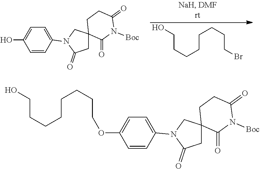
C1=CC(N2C(=O)CC3(C2)C(=O)N([Boc])C(=O)CC3)=CC=C1OCCCCCCCCO.C1=CC(N2C(=O)CC3(C2)C(=O)N([Boc])C(=O)CC3)=CC=C1O.C(CCCCO)CCCBr
